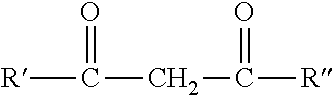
[R]C(=O)CC(=O)[R]
